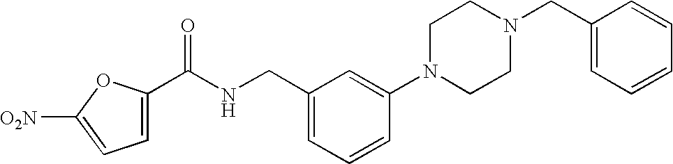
[O2N]C1=CC=C(C(NCC2=CC=CC(N3CCN(CC4=CC=CC=C4)CC3)=C2)=O)O1
